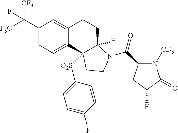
[F3C]C(C1=CC=C2C(=C1)CCC1([H])C2([O2S]C2=CC=C(F)C=C2)CCN1C(C1N([CD3])C(=O)C(F)C1)=O)([CF3])F
